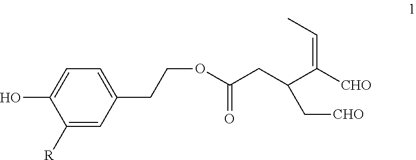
C1([R])=CC(CCOC(CC(C([CHO])=CC)C[CHO])=O)=CC=C1O
